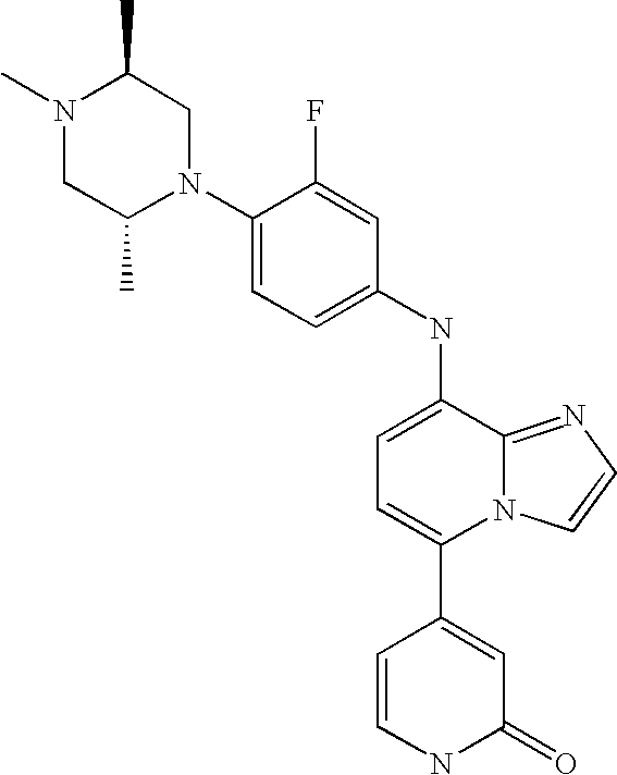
C1(N2CC(C)N(C)CC2C)=CC=C(NC2=CC=C(C3=CC(=O)NC=C3)N3C2=NC=C3)C=C1F
